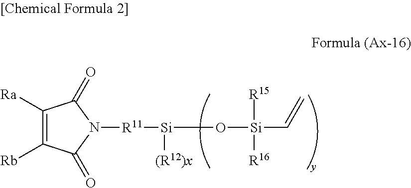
C1([Ra])=C([Rb])C(=O)N([R11][Si]([(R12)x])O[Si](C=C)([R15])[R16])C1=O
